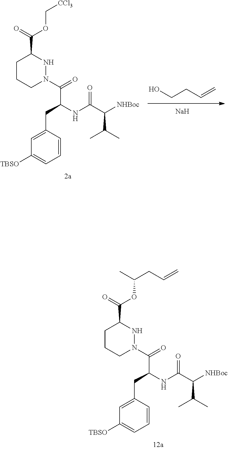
[Na].OCCC=C.C1CCN(C(=O)C(NC(C([NHBoc])C(C)C)=O)CC2=CC([TBSO])=CC=C2)NC1C(=O)OC[CCl3].C1CCN(C(=O)C(NC(C([NHBoc])C(C)C)=O)CC2=CC([TBSO])=CC=C2)NC1C(=O)OC(C)CC=C
